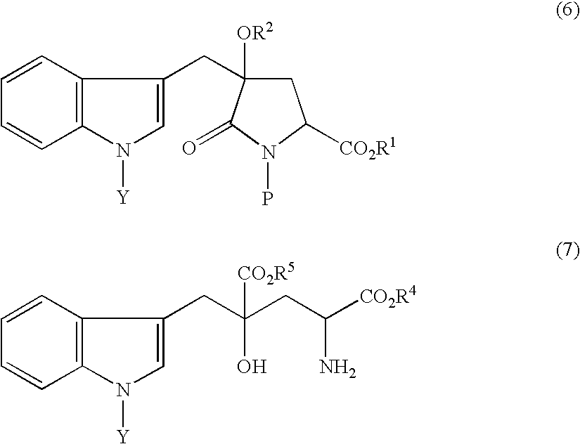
C1=CC=CC2=C1C(CC(CC([CO2R4])N)(O)[CO2R5])=CN2[Y].C1=CC=CC2=C1C(CC1([OR2])CC([CO2R1])N(P)C1=O)=CN2[Y]
